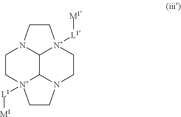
C1C[N+]2([L1][M1])CCN3CC[N+]4([L1][M1])CCN1C4C23
